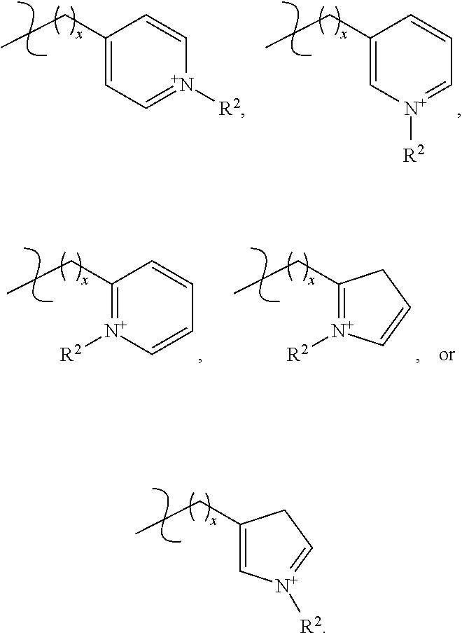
CCC1=C[N+]([R2])=CC1.CCC1=CC=[N+]([R2])C=C1.CCC1=C[N+]([R2])=CC=C1.CCC1=[N+]([R2])C=CC=C1.CCC1=[N+]([R2])C=CC1
